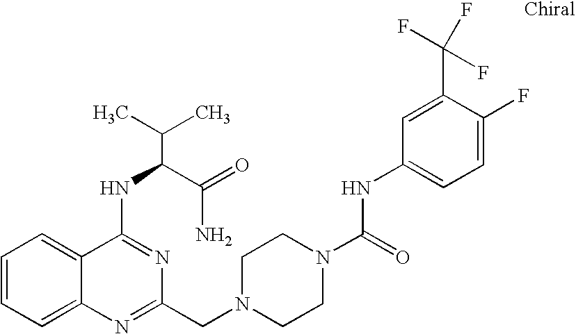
C1=CC=C2C(=C1)C(NC(C(N)=O)C(C)C)=NC(CN1CCN(C(=O)NC3=CC=C(F)C(C(F)(F)F)=C3)CC1)=N2
